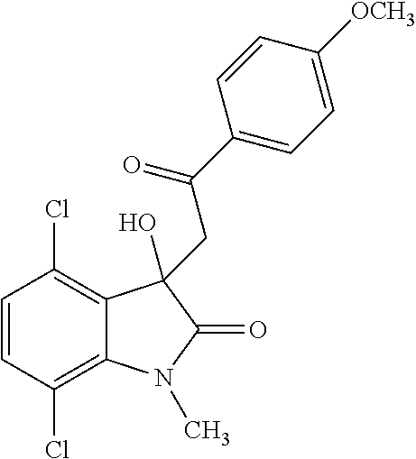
C1=CC(Cl)=C2C(=C1Cl)C(O)(CC(C1=CC=C([OCH3])C=C1)=O)C(=O)N2C
